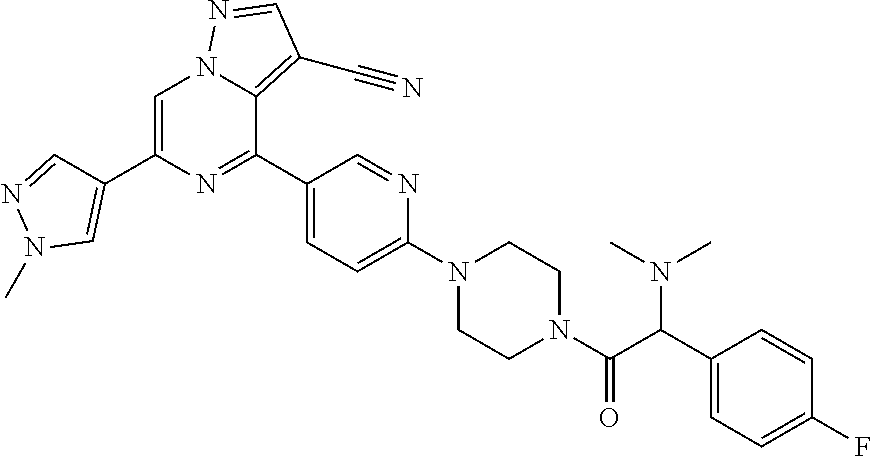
C1(C(C(N2CCN(C3=CC=C(C4=NC(C5=CN(C)N=C5)=CN5C4=C(C#N)C=N5)C=N3)CC2)=O)N(C)C)=CC=C(F)C=C1
